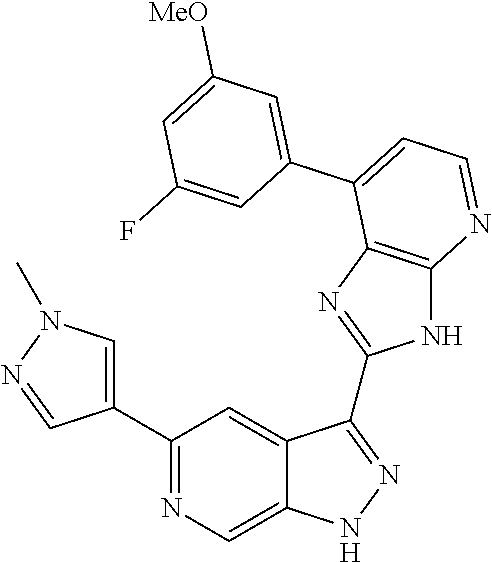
C1(C2=NC=C3C(=C2)C(C2=NC4=C(N2)N=CC=C4C2=CC([MeO])=CC(F)=C2)=NN3)=CN(C)N=C1
